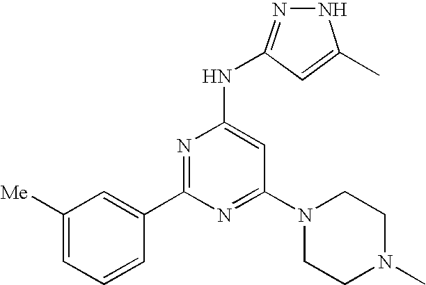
N1N=C(NC2=CC(N3CCN(C)CC3)=NC(C3=CC([Me])=CC=C3)=N2)C=C1C
